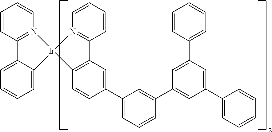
C1=CC=CC2=N1[Ir]1(C3=C2C=C(C2=CC=CC(C4=CC(C5=CC=CC=C5)=CC(C5=CC=CC=C5)=C4)=C2)C=C3)N2=C(C=CC=C2)C2=CC=CC=C21
